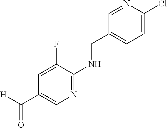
N1=C(NCC2=CC=C(Cl)N=C2)C(F)=CC(C([H])=O)=C1
